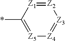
*C1=[Z5][Z4]=[Z3][Z2]=[Z1]1
